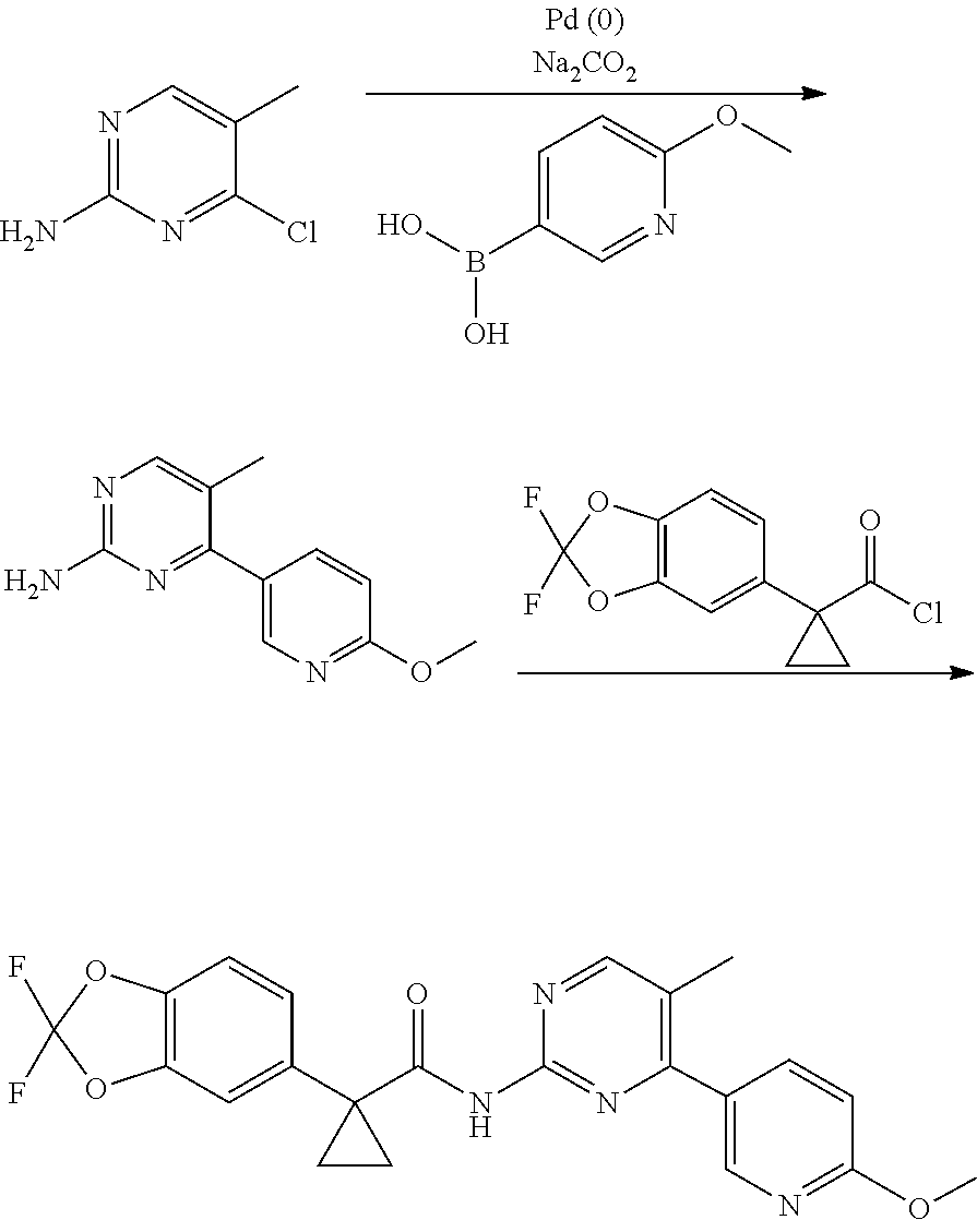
C1=C(B(O)O)C=NC(OC)=C1.N1=C(N)N=C(Cl)C(C)=C1.C12=C(C=C(C3(C(Cl)=O)CC3)C=C1)OC(F)(F)O2.N1=C(N)N=C(C2=CN=C(OC)C=C2)C(C)=C1.N1=CC(C)=C(C2=CN=C(OC)C=C2)N=C1NC(C1(C2=CC3=C(C=C2)OC(F)(F)O3)CC1)=O
